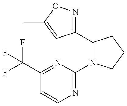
C1(C(F)(F)F)=NC(N2C(C3=NOC(C)=C3)CCC2)=NC=C1
